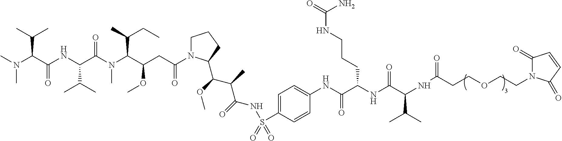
C1N(C(CC(C(N(C(C(NC(C(C(C)C)N(C)C)=O)C(C)C)=O)C)C(C)CC)OC)=O)C(C(C(C(NS(C2=CC=C(NC(C(NC(C(C(C)C)NC(=O)CCOCCN3C(=O)C=CC3=O)=O)CCCNC(N)=O)=O)C=C2)(=O)=O)=O)C)OC)CC1
